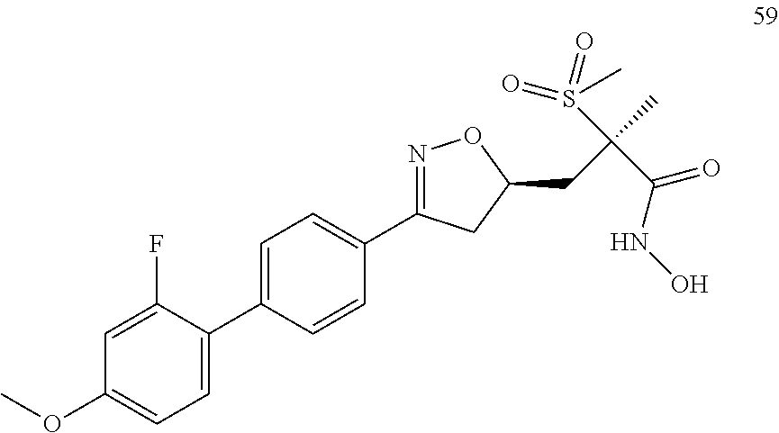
C1=C(F)C(C2=CC=C(C3=NOC(CC(C)(C(NO)=O)S(=O)(=O)C)C3)C=C2)=CC=C1OC
